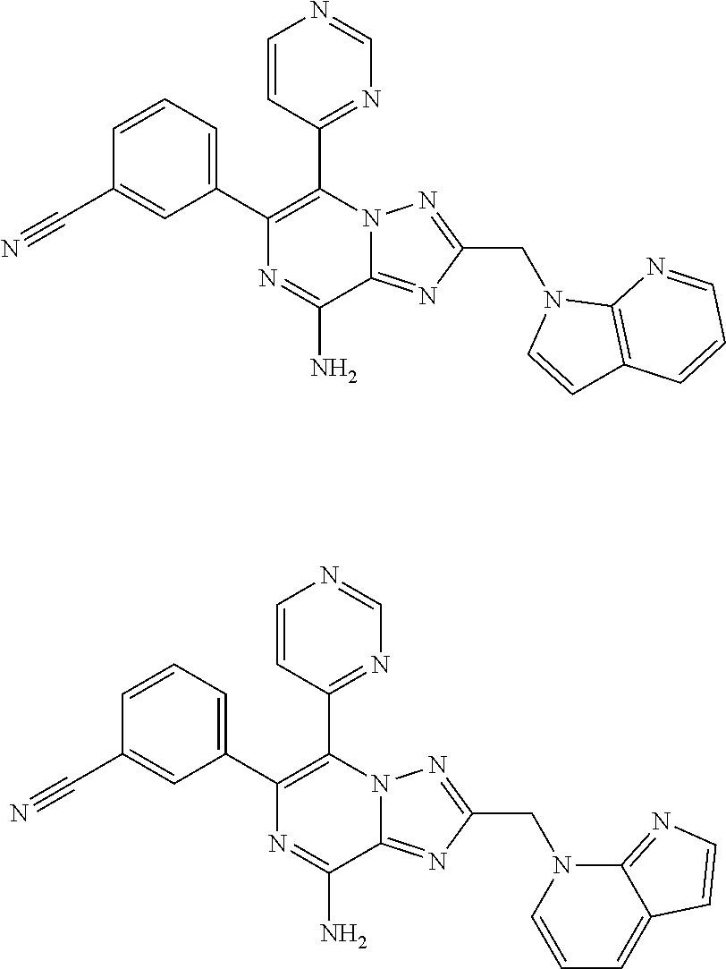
C1=CC=C(C2=C(C3=NC=NC=C3)N3C(=NC(CN4C=CC5=C4N=CC=C5)=N3)C(N)=N2)C=C1C#N.C1=CC=C(C2=C(C3=NC=NC=C3)N3C(=NC(CN4C=CC=C5C4=NC=C5)=N3)C(N)=N2)C=C1C#N
